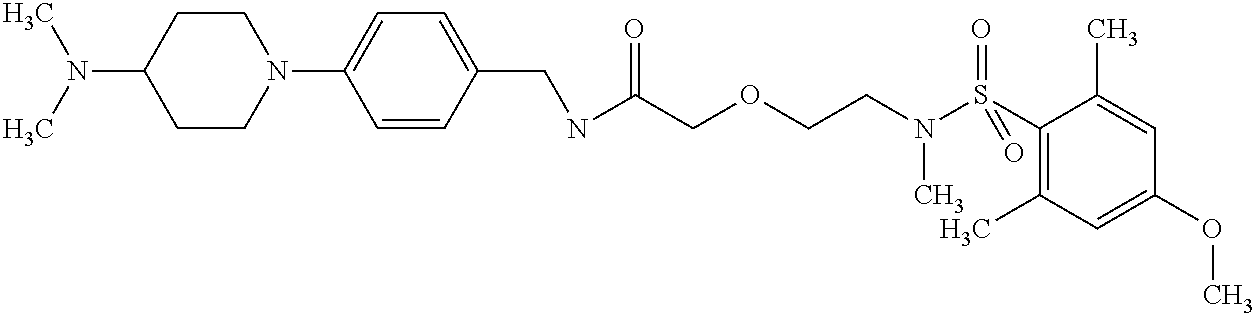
N(C(COCCN(S(C1=C(C)C=C(OC)C=C1C)(=O)=O)C)=O)CC1=CC=C(N2CCC(N(C)C)CC2)C=C1
